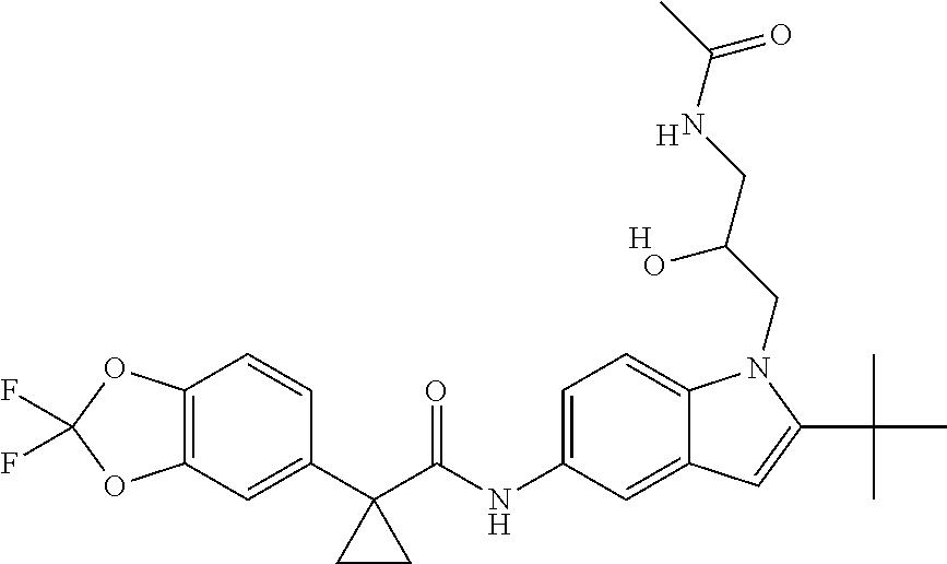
C12=C(C=C(C3(C(NC4=CC=C5C(=C4)C=C(C(C)(C)C)N5CC(CNC(C)=O)O)=O)CC3)C=C1)OC(F)(F)O2.[H].[H]
